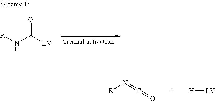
[R]NC([LV])=O.[R]N=C=O.[H][LV]
